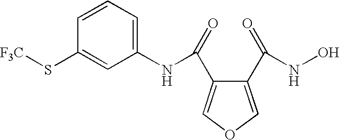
C1=CC=C(NC(=O)C2=COC=C2C(=O)NO)C=C1S[F3C]
